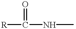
[R]C(NC)=O
